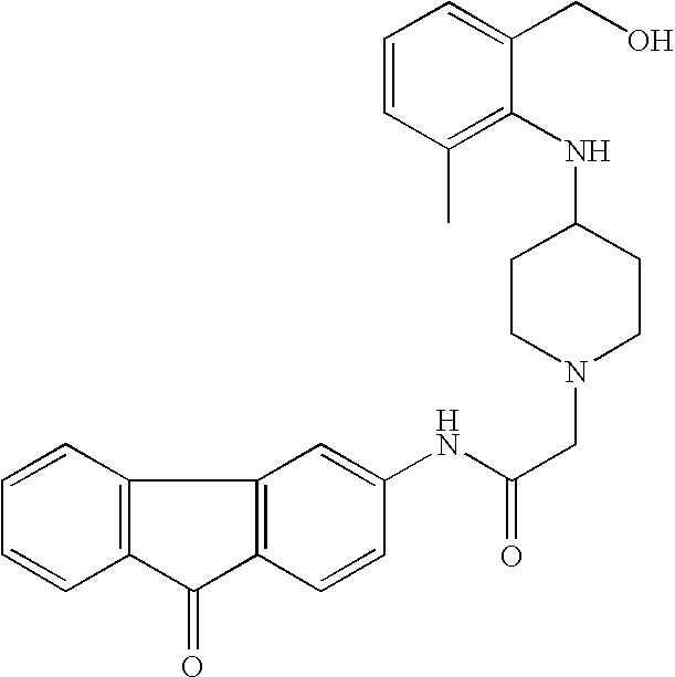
C1=CC2=C(C=C1)C(=O)C1=C2C=C(NC(CN2CCC(NC3=C(C)C=CC=C3CO)CC2)=O)C=C1
